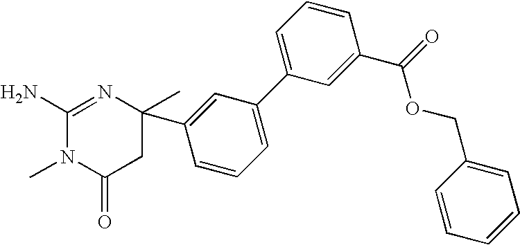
C1(N)=NC(C)(C2=CC(C3=CC=CC(C(=O)OCC4=CC=CC=C4)=C3)=CC=C2)CC(=O)N1C
